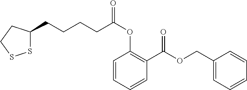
C1=CC=CC(C(OCC2=CC=CC=C2)=O)=C1OC(=O)CCCCC1SSCC1
